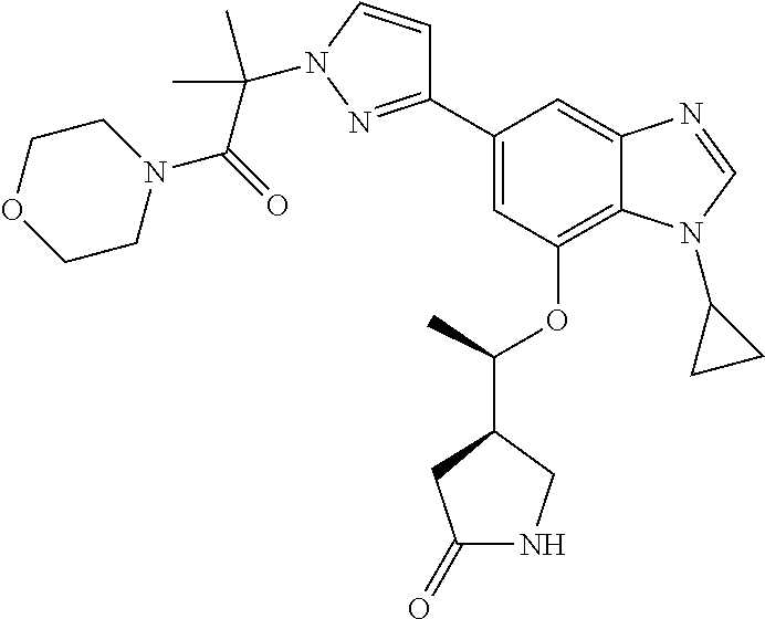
C1(C2=NN(C(C(N3CCOCC3)=O)(C)C)C=C2)=CC(OC(C2CC(=O)NC2)C)=C2C(=C1)N=CN2C1CC1
